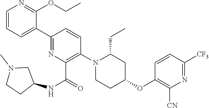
C1(C2=CC=CN=C2OCC)=NC(C(=O)NC2CN(C)CC2)=C(N2CCC(OC3=C([CN])N=C([CF3])C=C3)CC2CC)C=C1
